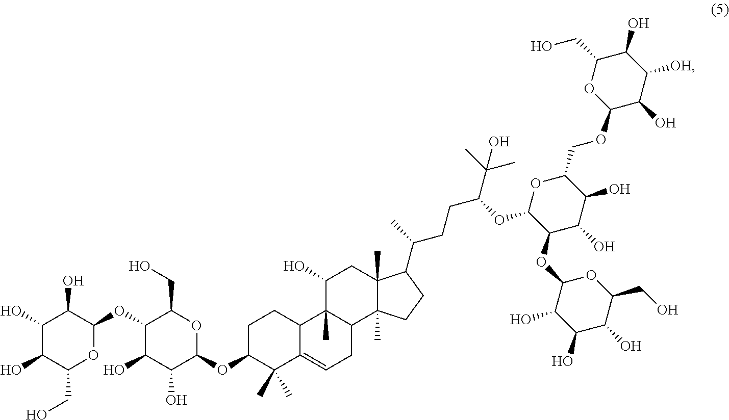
C1(OC2C(O)C(O)C(O)C(CO)O2)C(O)C(O)C(OC2C(C)(C)C3=CCC4C(C)(C3CC2)C(O)CC2(C)C4(C)CCC2C(C)CCC(C(C)(C)O)OC2C(OC3C(O)C(O)C(O)C(CO)O3)C(O)C(O)C(COC3C(O)C([OH])C(O)C(CO)O3)O2)OC1CO
